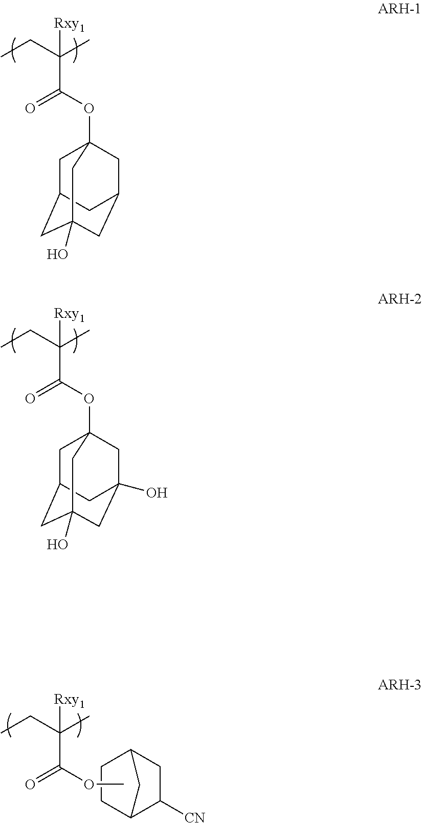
CCC(C)([Rxy1])C(=O)OC12CC3CC(O)(CC(C1)C3)C2.CCC(C)([Rxy1])C(=O)OC12CC3CC(O)(CC(O)(C1)C3)C2.C1([CN])CC2CC1CC2.CCC(C)([Rxy1])C(=O)OC
